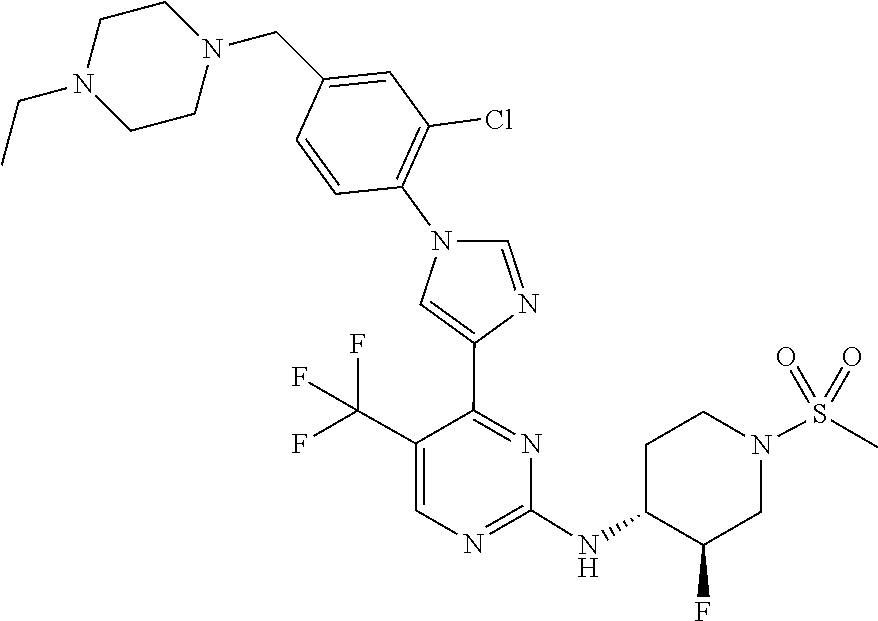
C1(NC2C(F)CN(S(=O)(=O)C)CC2)=NC=C(C(F)(F)F)C(C2=CN(C3=C(Cl)C=C(CN4CCN(CC)CC4)C=C3)C=N2)=N1
